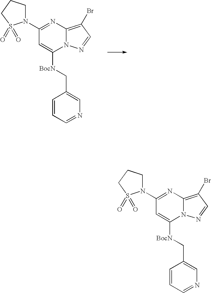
N1(C2=NC3=C(Br)C=NN3C([BocN]CC3=CN=CC=C3)=C2)CCCS1(=O)=O.N1(C2=NC3=C(Br)C=NN3C([BocN]CC3=CN=CC=C3)=C2)CCCS1(=O)=O
